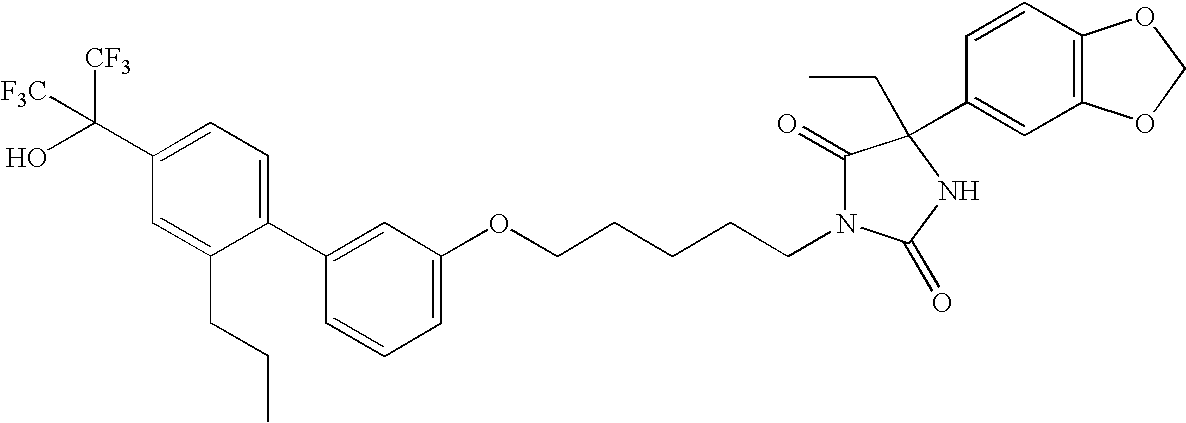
C(CCCCOC1=CC=CC(C2=CC=C(C(O)([CF3])[F3C])C=C2CCC)=C1)N1C(=O)C(CC)(C2=CC3=C(C=C2)OCO3)NC1=O
